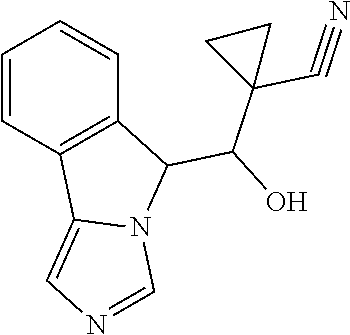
C1=CC2=C(C=C1)C(C(C1(C#N)CC1)O)N1C2=CN=C1
